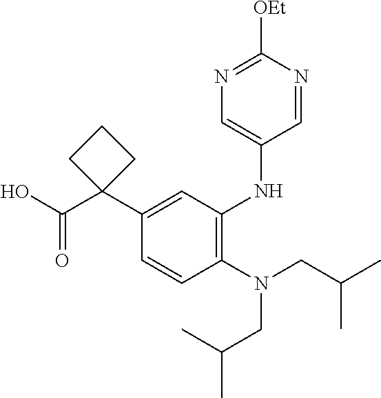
C1=CC(N(CC(C)C)CC(C)C)=C(NC2=CN=C([OEt])N=C2)C=C1C1(C(O)=O)CCC1
